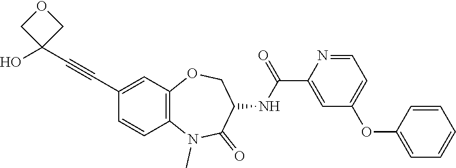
C12=C(C=C(C#CC3(O)COC3)C=C1)OCC(NC(=O)C1=CC(OC3=CC=CC=C3)=CC=N1)C(=O)N2C
